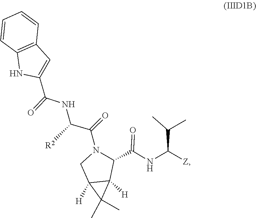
C(=O)(NC([Z])C(C)C)C1N(C(C(NC(C2=CC3=C(C=CC=C3)N2)=O)[R2])=O)CC2([H])C(C)(C)C12[H]
